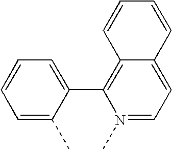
C1=CC=CC2=CC=N(C)C(C3=CC=CC=C3C)=C12
